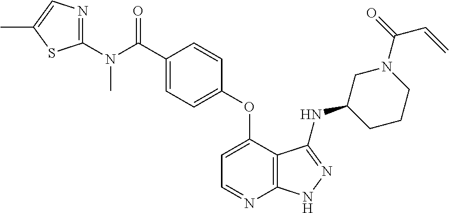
C1(N(C(=O)C2=CC=C(OC3=CC=NC4=C3C(NC3CCCN(C(=O)C=C)C3)=NN4)C=C2)C)=NC=C(C)S1
